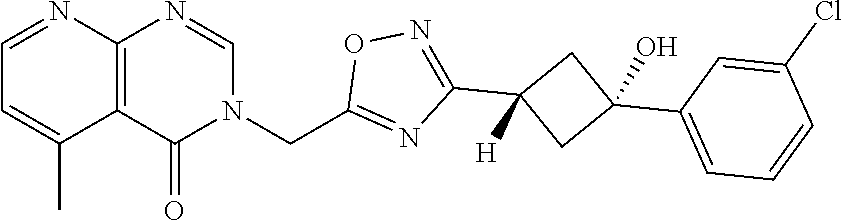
C12=C(C(=O)N(CC3=NC(C4([H])CC(C5=CC=CC(Cl)=C5)(O)C4)=NO3)C=N1)C(C)=CC=N2
